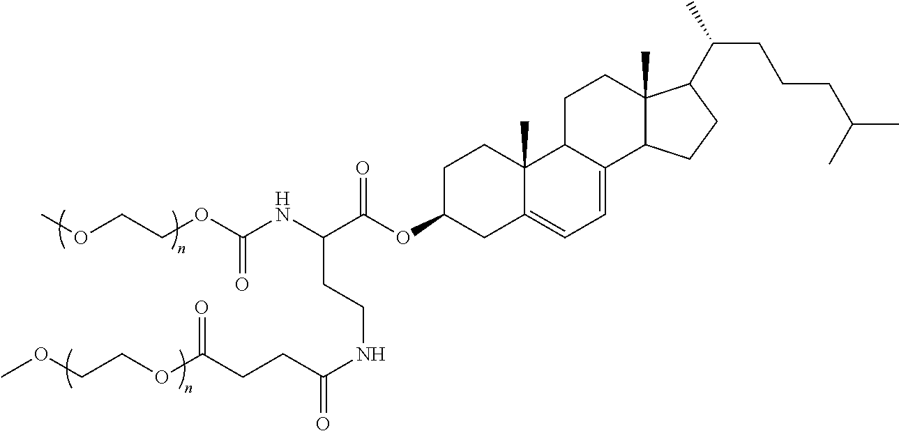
N(C(C(OC1CC2=CC=C3C(C2(C)CC1)CCC1(C)C3CCC1C(C)CCCC(C)C)=O)CCNC(CCC(OCCOC)=O)=O)C(=O)OCCOC
